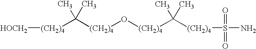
[(CH2)4]([HOCH2])C([(CH2)4]O[(CH2)4]C(C)(C)[(CH2)4]S(N)(=O)=O)(C)C
